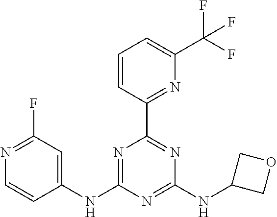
N1=C(F)C=C(NC2=NC(C3=NC(C(F)(F)F)=CC=C3)=NC(NC3COC3)=N2)C=C1
